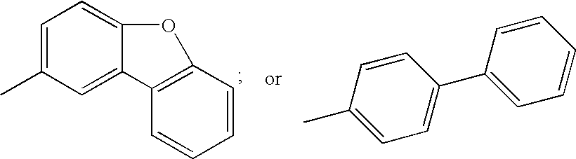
C1=C(C)C=C2C(=C1)OC1=C2C=CC=C1.C1=CC(C)=CC=C1C1=CC=CC=C1
